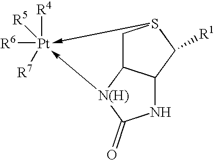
[R4][Pt]1([R6])([R5])([R7])-S2CC3C(C2[R1])NC(=O)[N(H)]->13
